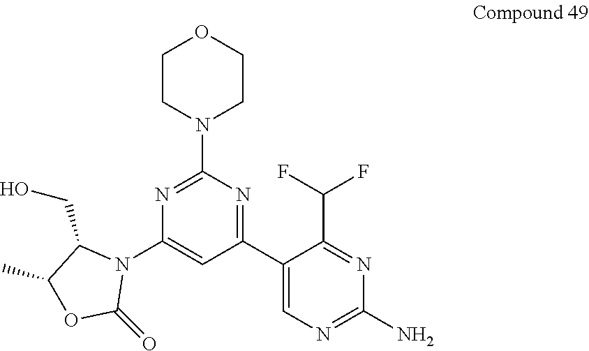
C1CN(C2=NC(N3C(CO)C(C)OC3=O)=CC(C3=CN=C(N)N=C3C(F)F)=N2)CCO1
